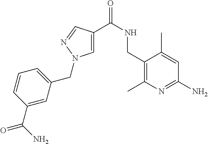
O=C(NCC1=C(C)N=C(N)C=C1C)C1=CN(CC2=CC=CC(C(N)=O)=C2)N=C1
